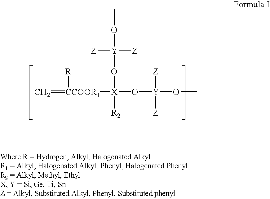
[CCOOR1]([R])([X](O[Y](OC)([Z])[Z])([R2])O[Y]([Z])([Z])OC)=C
